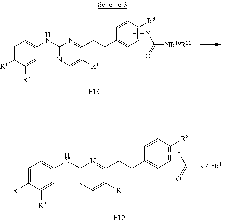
C1=C([R1])C([R2])=CC(NC2=NC=C([R4])C(CCC3=CC=C([R8])C=C3)=N2)=C1.C[Y]C(=O)[NR10R11].[F19].C1=C([R1])C([R2])=CC(NC2=NC=C([R4])C(CCC3=CC=C([R8])C=C3)=N2)=C1.C[Y]C(=O)[NR10R11].[F18]
